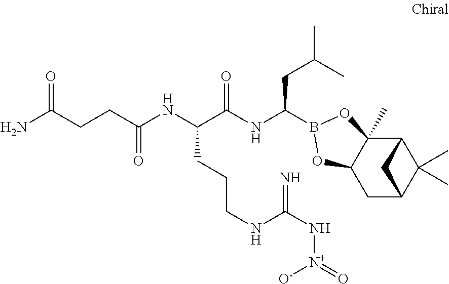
C12C3(C)C(CC(C1(C)C)C2)OB(C(NC(C(NC(=O)CCC(N)=O)CCCNC(N[N+]([O-])=O)=N)=O)CC(C)C)O3
